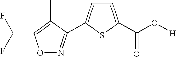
C1=C(C(O[H])=O)SC(C2=NOC(C(F)F)=C2C)=C1
